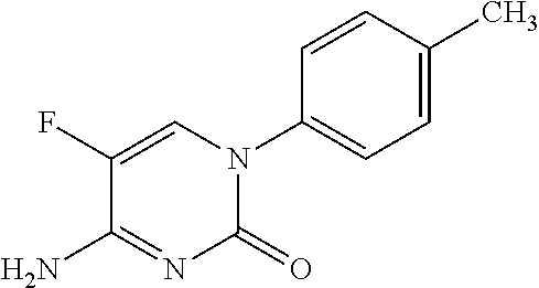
C1=C(C)C=CC(N2C(=O)N=C(N)C(F)=C2)=C1
